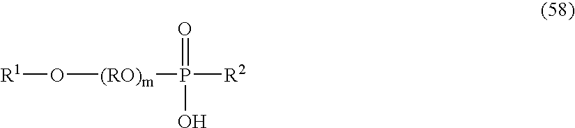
[R1]O[(RO)m]P(=O)(O)[R2]
